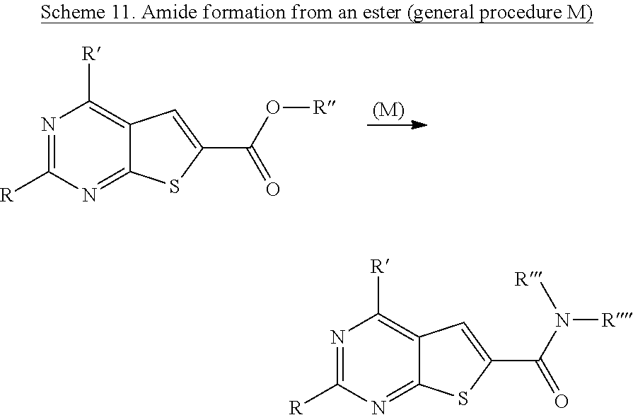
N1=C([R])N=C2C(=C1[R])C=C(C(O[R])=O)S2.[(M)].N1=C([R])N=C2C(=C1[R])C=C(C(N([R])[R])=O)S2
